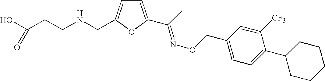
C(C)(=NOCC1=CC=C(C2CCCCC2)C([CF3])=C1)C1=CC=C(CNCCC(O)=O)O1
